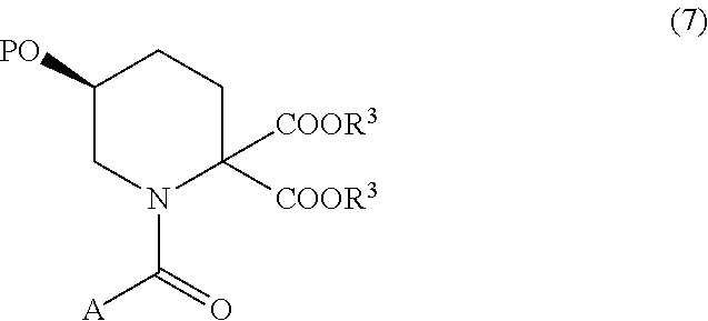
C1([COOR3])([COOR3])CCC([PO])CN1C(=O)[A]
